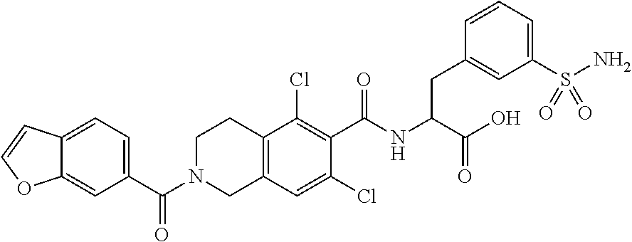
C(N1CC2=C(CC1)C(Cl)=C(C(NC(C(O)=O)CC1=CC(S(N)(=O)=O)=CC=C1)=O)C(Cl)=C2)(=O)C1=CC=C2C(=C1)OC=C2
